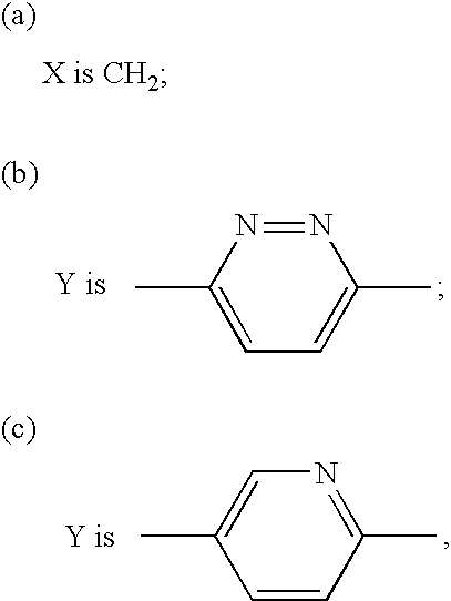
N1=NC(C)=CC=C1C.N1=C(C)C=CC(C)=C1
